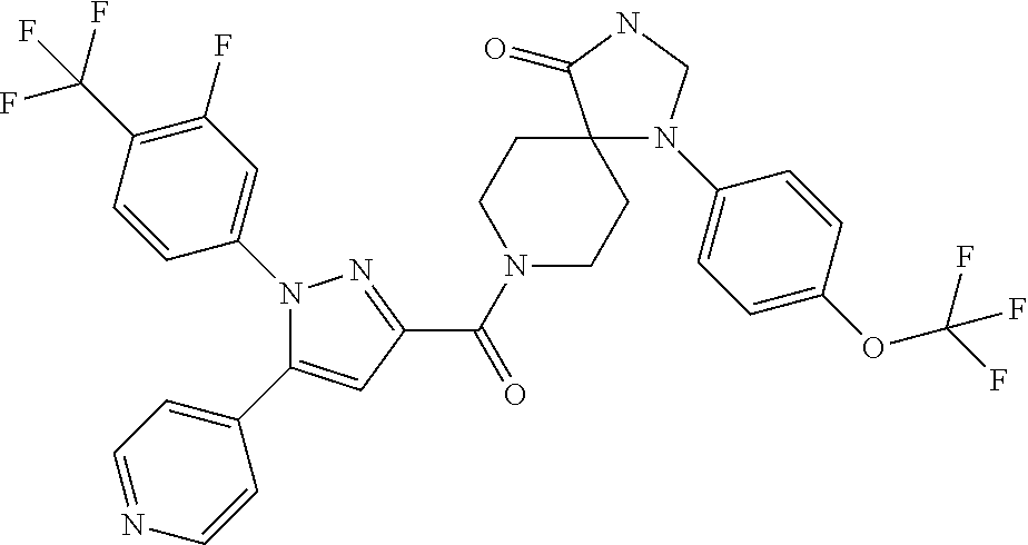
C1(C(N2CCC3(CC2)N(C2=CC=C(OC(F)(F)F)C=C2)CNC3=O)=O)=NN(C2=CC(F)=C(C(F)(F)F)C=C2)C(C2=CC=NC=C2)=C1
